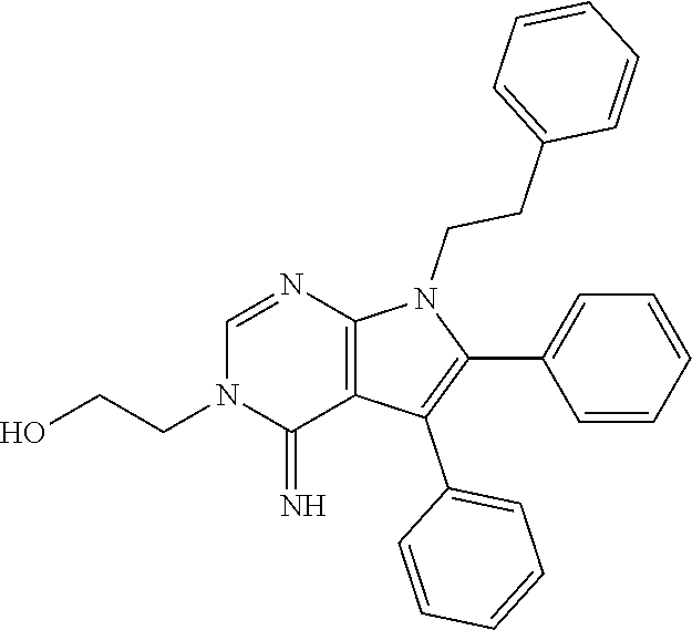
C1(C2=CC=CC=C2)=C(C2=CC=CC=C2)C2=C(N1CCC1=CC=CC=C1)N=CN(CCO)C2=N
